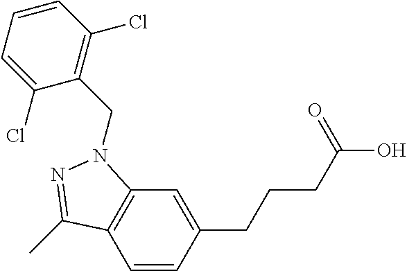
C1=CC(CCCC(O)=O)=CC2=C1C(C)=NN2CC1=C(Cl)C=CC=C1Cl
